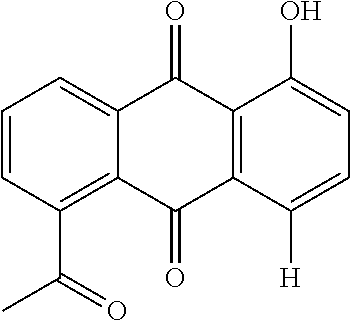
C1=CC(C(=O)C)=C2C(=C1)C(=O)C1=C(C2=O)C([H])=CC=C1O
